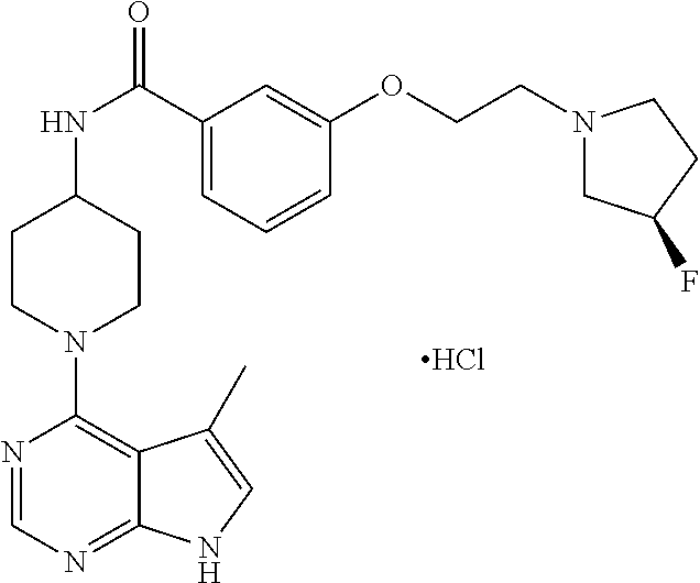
Cl.C1(N2CCC(NC(C3=CC=CC(OCCN4CC(F)CC4)=C3)=O)CC2)=C2C(=NC=N1)NC=C2C
